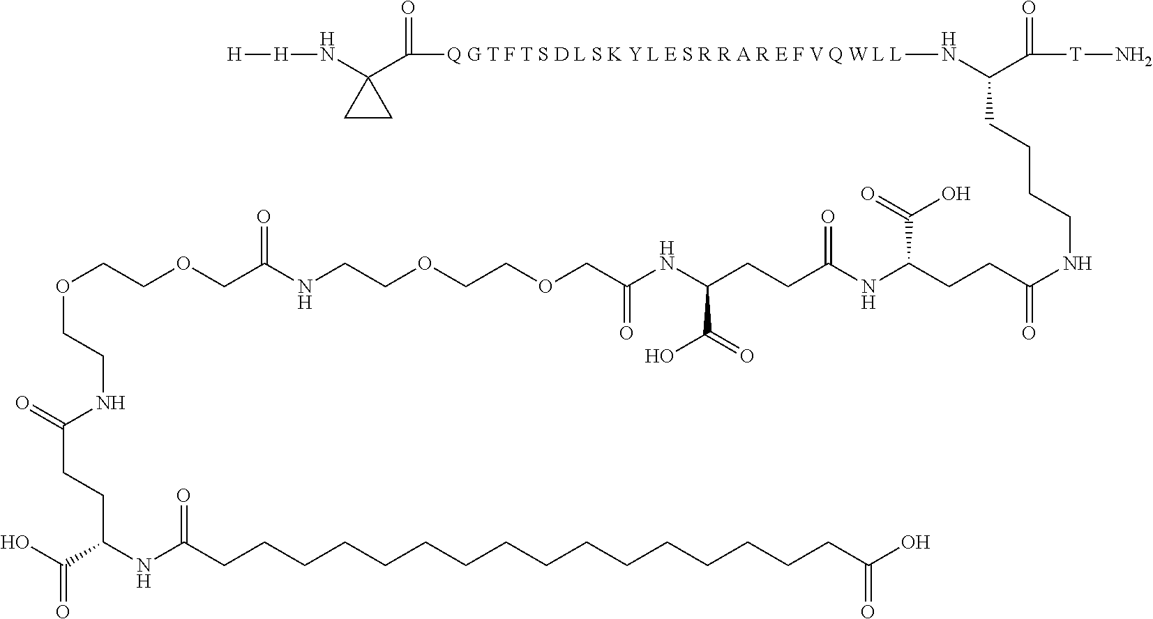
O(CCOCC(NCCOCCOCC(NC(CCC(NC(CCC(NCCCCC(C([T]N)=O)N[Q G T F T S D L S K Y L E S R R A R E F V Q W L L]C(C1(N[H][H])CC1)=O)=O)C(=O)O)=O)C(=O)O)=O)=O)CCNC(CCC(NC(CCCCCCCCCCCCCCCCC(O)=O)=O)C(O)=O)=O
